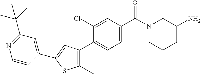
N1(C(C2=CC=C(C3=C(C)SC(C4=CC(C(C)(C)C)=NC=C4)=C3)C(Cl)=C2)=O)CC(N)CCC1
